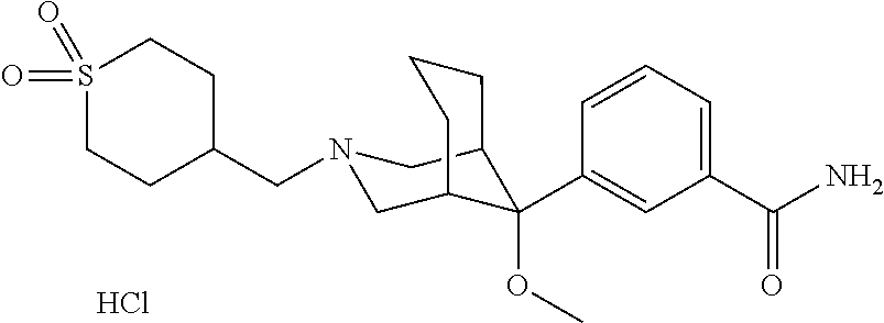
C1(C(N)=O)=CC=CC(C2(OC)C3CN(CC4CCS(=O)(=O)CC4)CC2CCC3)=C1.Cl
